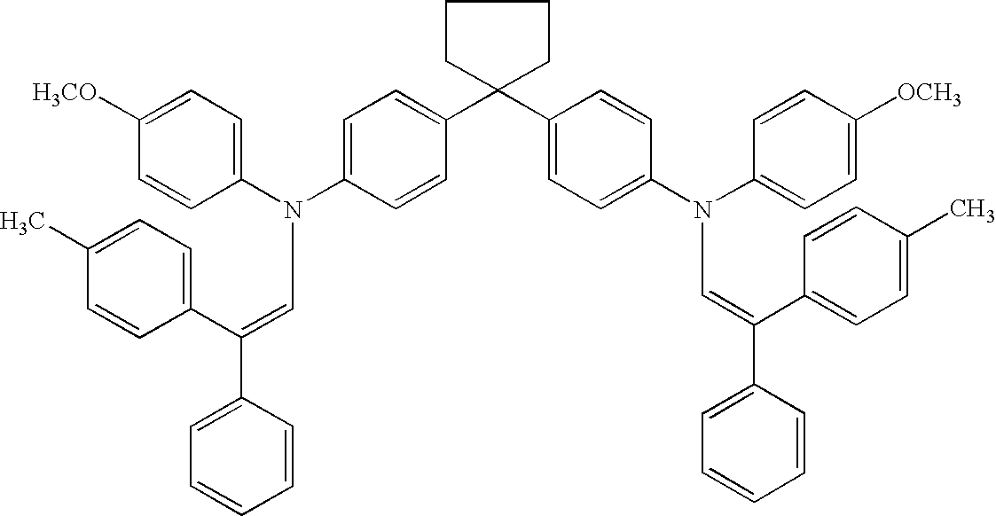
C1([H3CO])=CC=C(N(C2=CC=C(C3(C4=CC=C(N(C5=CC=C([OCH3])C=C5)C=C(C5=CC=C(C)C=C5)C5=CC=CC=C5)C=C4)CCCC3)C=C2)C=C(C2=CC=CC=C2)C2=CC=C(C)C=C2)C=C1
